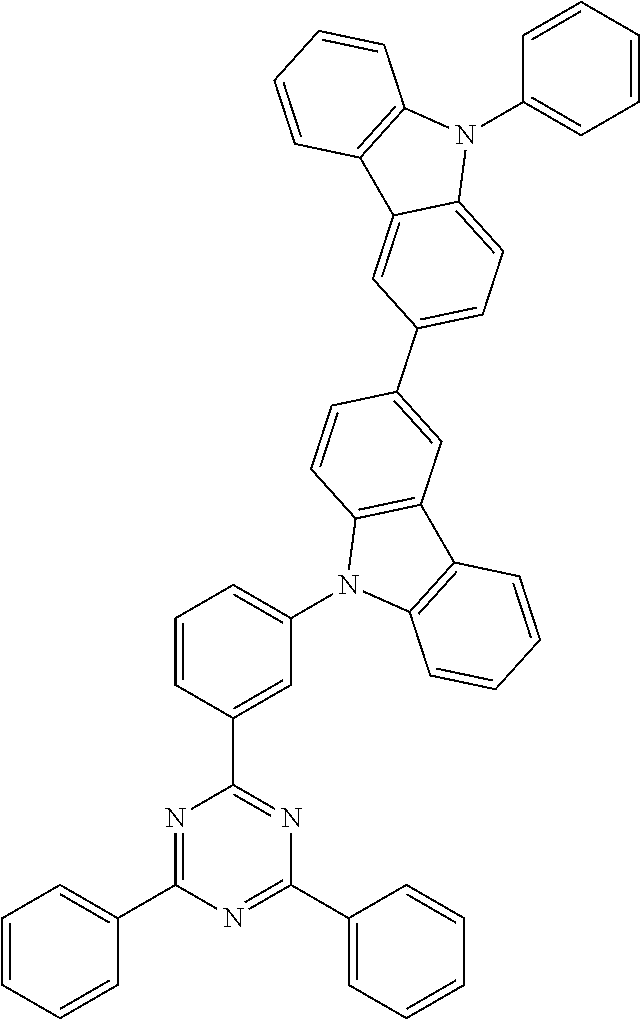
C1=CC=CC(C2=NC(C3=CC(N4C5=C(C6=C4C=CC(C4=CC=C7C(=C4)C4=C(N7C7=CC=CC=C7)C=CC=C4)=C6)C=CC=C5)=CC=C3)=NC(C3=CC=CC=C3)=N2)=C1
